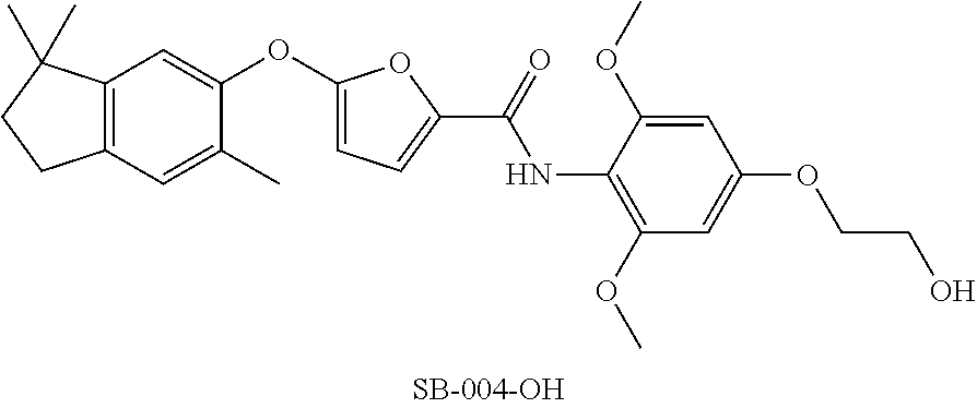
C12=C(C=C(OC3=CC=C(C(NC4=C(OC)C=C(OCCO)C=C4OC)=O)O3)C(C)=C1)C(C)(C)CC2
